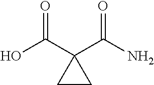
C(C1(C(N)=O)CC1)(O)=O
